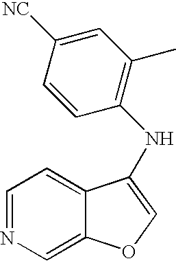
C1=NC=C2C(=C1)C(NC1=C(C)C=C([NC])C=C1)=CO2
